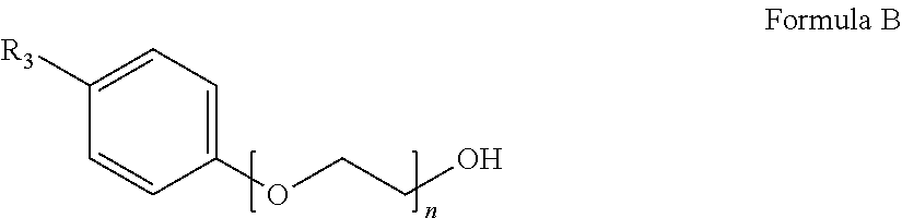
C1=CC([R3])=CC=C1OCCO
